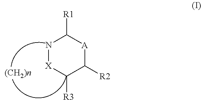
N1C([R1])[A]C([R2])C([R3])[X]1
